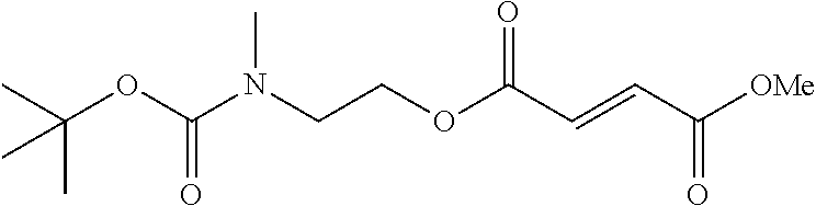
N(CCOC(C=CC([OMe])=O)=O)(C)C(OC(C)(C)C)=O
